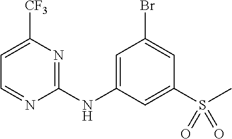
C1=C([CF3])N=C(NC2=CC(Br)=CC(S(C)(=O)=O)=C2)N=C1
